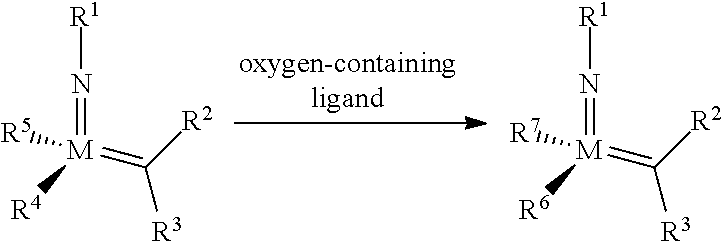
C([R3])([R2])=[M]([R4])([R5])=N[R1].C([R3])([R2])=[M]([R6])([R7])=N[R1]
